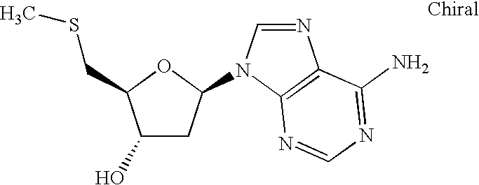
C1(O)CC(N2C=NC3=C2N=CN=C3N)OC1CSC
